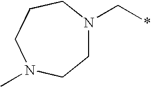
C1N(C*)CCCN(C)C1
